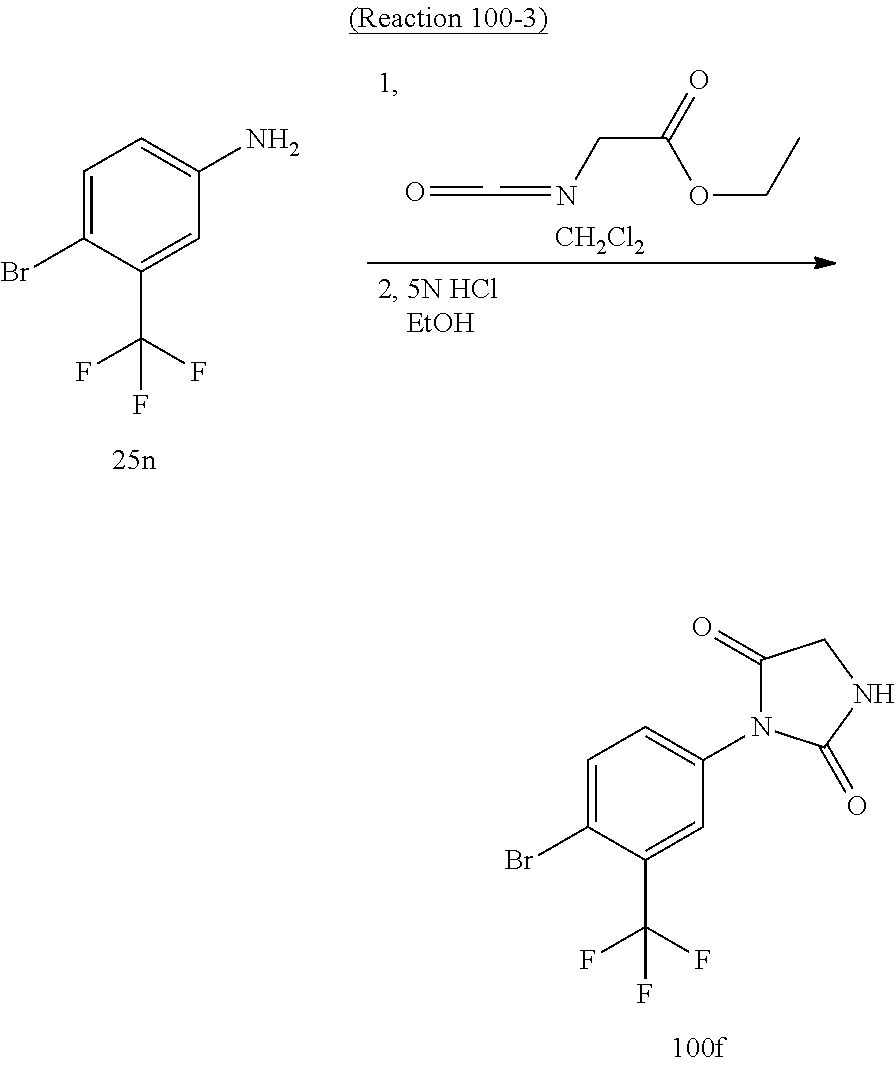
C1=C(Br)C(C(F)(F)F)=CC(N)=C1.O=CC=NCC(=O)OCC.[CH2Cl2].C1=C(Br)C(C(F)(F)F)=CC(N2C(=O)CNC2=O)=C1
